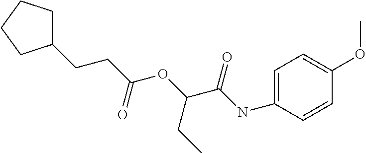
C(CC(OC(C(NC1=CC=C(OC)C=C1)=O)CC)=O)C1CCCC1
